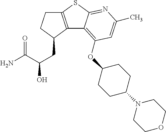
C12=C(C(CC(C(N)=O)O)CC1)C1=C(OC3CCC(N4CCOCC4)CC3)C=C(C)N=C1S2
